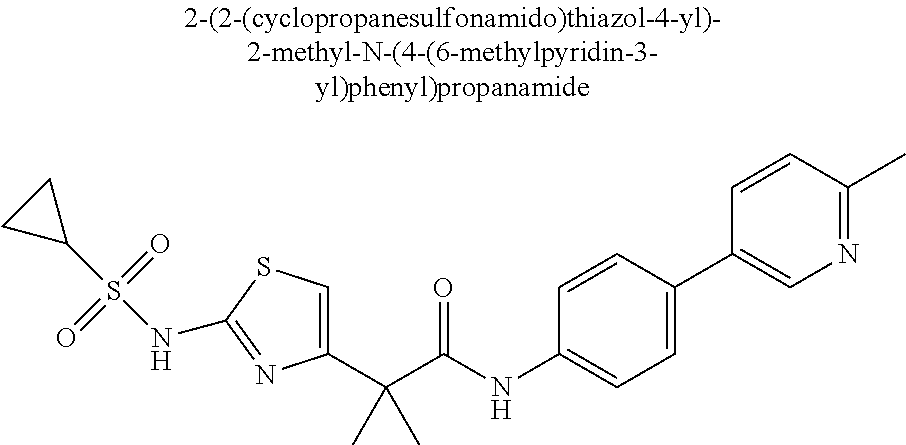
C1(C(C(NC2=CC=C(C3=CN=C(C)C=C3)C=C2)=O)(C)C)=CSC(NS(C2CC2)(=O)=O)=N1
